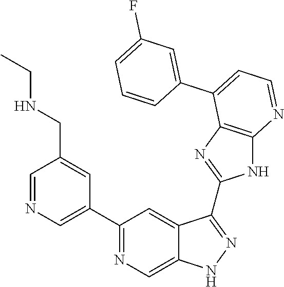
C1=NC=C(C2=NC=C3C(=C2)C(C2=NC4=C(N2)N=CC=C4C2=CC(F)=CC=C2)=NN3)C=C1CNCC
